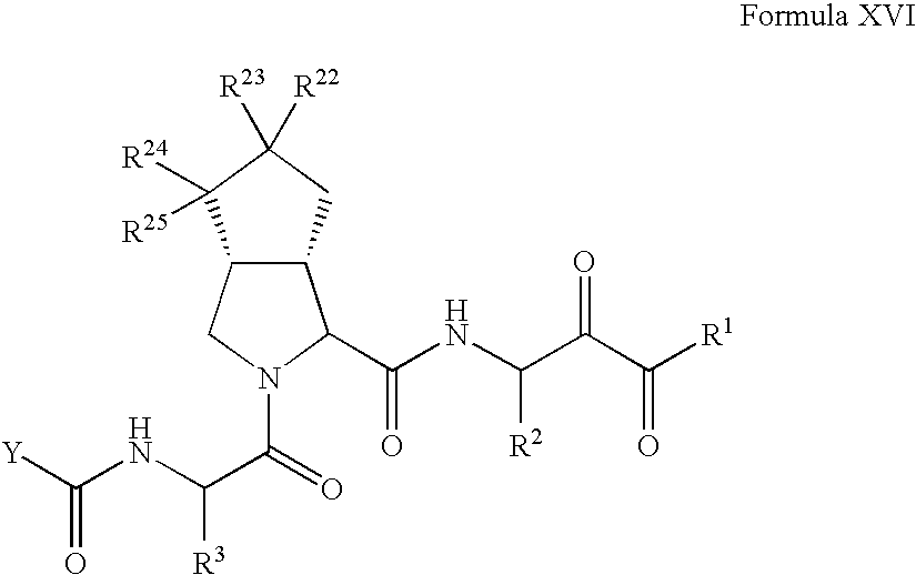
C12C(CN(C(=O)C(NC(=O)[Y])[R3])C1C(NC(C(C([R1])=O)=O)[R2])=O)C([R24])([R25])C([R23])([R22])C2
